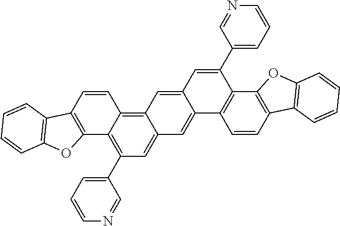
C1=CC2=C3C(=CC(C4=CC=CN=C4)=C2C2=C1C1=C(O2)C=CC=C1)C=C1C(=C3)C=C(C2=CC=CN=C2)C2=C1C=CC1=C2OC2=C1C=CC=C2
